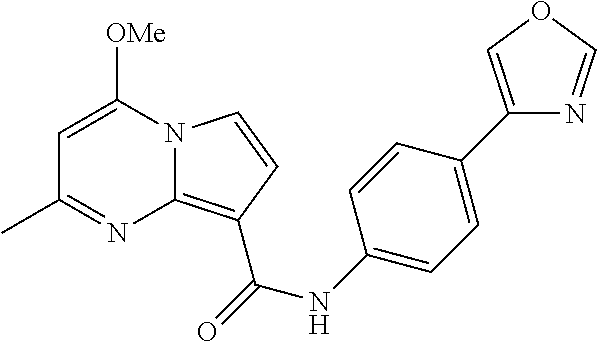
C1=C([OMe])N2C(=C(C(NC3=CC=C(C4=COC=N4)C=C3)=O)C=C2)N=C1C
